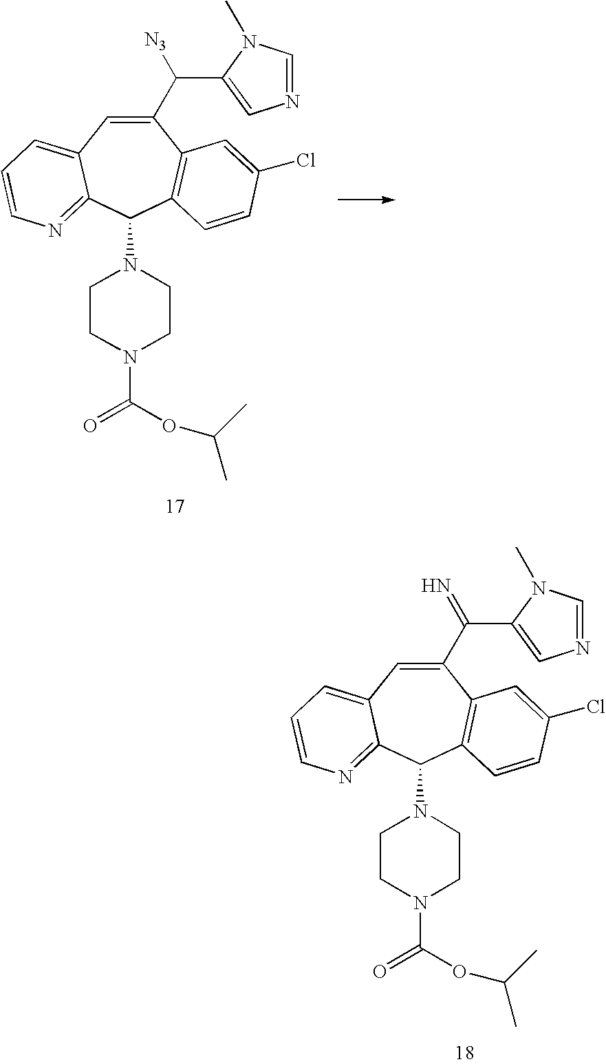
C1(C(=N)C2=CN=CN2C)=CC2=CC=CN=C2C(N2CCN(C(=O)OC(C)C)CC2)C2=C1C=C(Cl)C=C2.C1(C([N3])C2=CN=CN2C)=CC2=CC=CN=C2C(N2CCN(C(=O)OC(C)C)CC2)C2=C1C=C(Cl)C=C2
